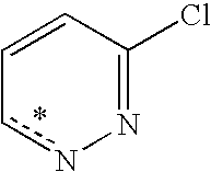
C1=CC(Cl)=Nnc1
